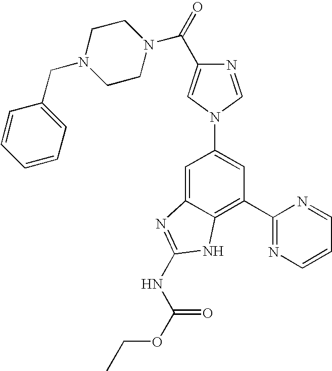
C1=C2C(=C(C3=NC=CC=N3)C=C1N1C=NC(C(=O)N3CCN(CC4=CC=CC=C4)CC3)=C1)NC(NC(OCC)=O)=N2
